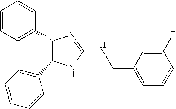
C1(C2C(C3=CC=CC=C3)NC(NCC3=CC=CC(F)=C3)=N2)=CC=CC=C1
